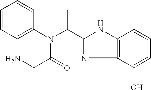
C1=CC=C2C(=C1)CC(C1=NC3=C(N1)C=CC=C3O)N2C(=O)CN
